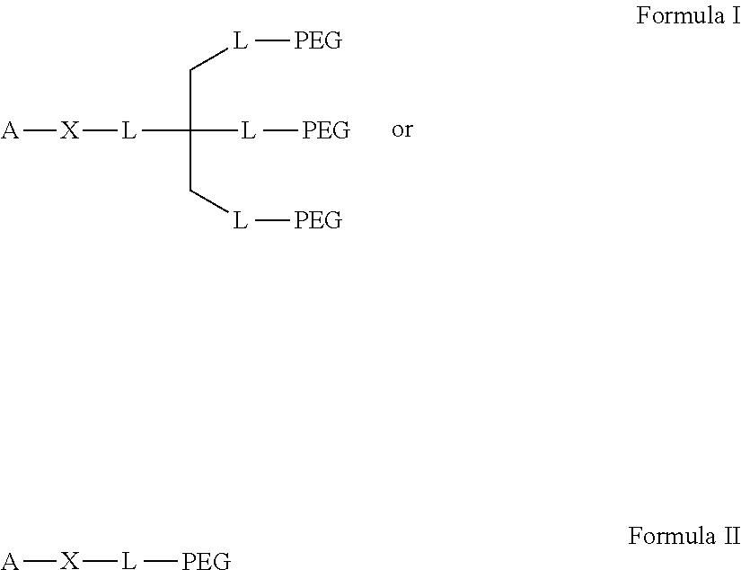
[A][X][L]C(C[L][PEG])(C[L][PEG])[L][PEG].[A][X][L][PEG]
